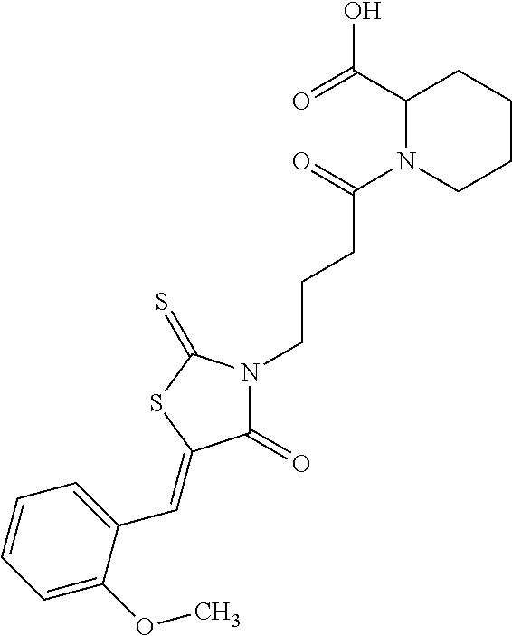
C1(=O)N(CCCC(N2C(C(=O)O)CCCC2)=O)C(=S)SC1=CC1=CC=CC=C1OC
